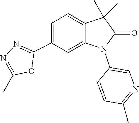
N1=C(C)OC(C2=CC=C3C(=C2)N(C2=CN=C(C)C=C2)C(=O)C3(C)C)=N1
